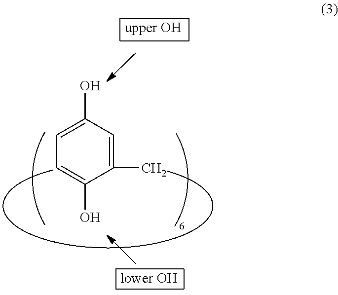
C1(C)=CC(O)=CC=C1O
